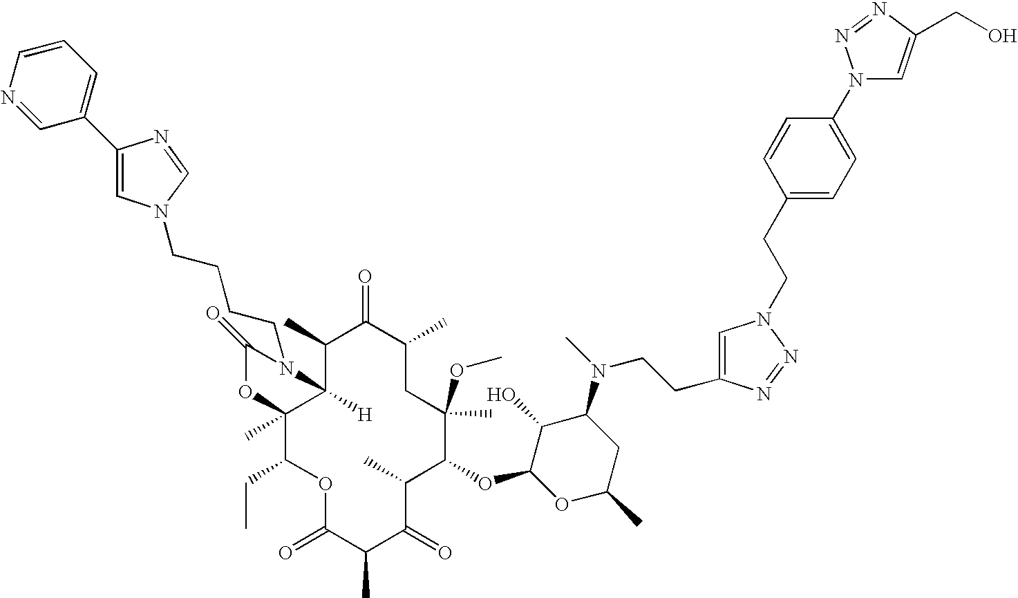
C1(C)C2([H])C(C)(C(CC)OC(=O)C(C)C(=O)C(C)C(OC3OC(C)CC(N(C)CCC4=CN(CCC5=CC=C(N6C=C(CO)N=N6)C=C5)N=N4)C3O)C(C)(OC)CC(C)C1=O)OC(=O)N2CCCCN1C=C(C2=CC=CN=C2)N=C1
